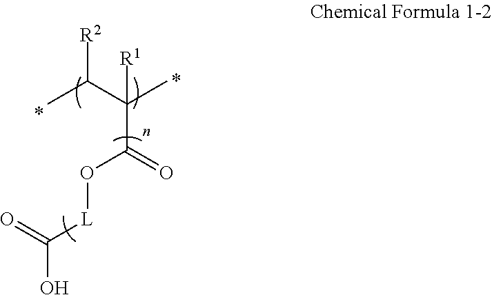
CC(C(C)(C(=O)O[L]C(O)=O)[R1])[R2]
